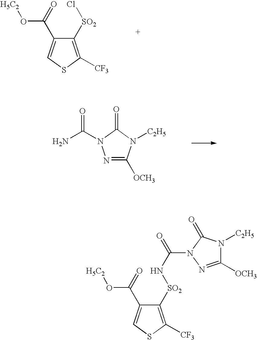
C1([SO2]Cl)=C([CF3])SC=C1C(=O)O[H5C2].N1=C([OCH3])N([C2H5])C(=O)N1C(N)=O.C1([SO2]NC(N2C(=O)N([C2H5])C([OCH3])=N2)=O)=C([CF3])SC=C1C(=O)O[H5C2]
